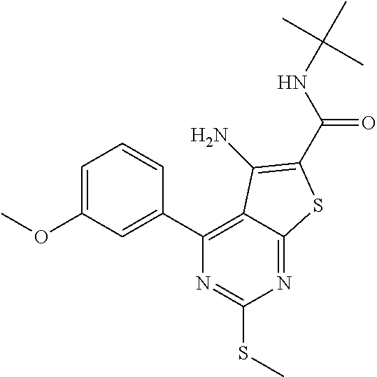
N1=C(SC)N=C2C(=C1C1=CC(OC)=CC=C1)C(N)=C(C(NC(C)(C)C)=O)S2
